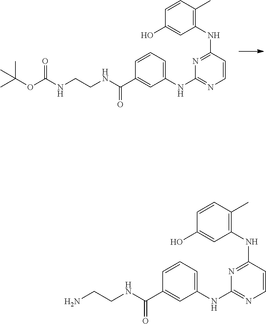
N1=C(NC2=C(C)C=CC(O)=C2)C=CN=C1NC1=CC=CC(C(NCCNC(OC(C)(C)C)=O)=O)=C1.N1=C(NC2=C(C)C=CC(O)=C2)C=CN=C1NC1=CC=CC(C(NCCN)=O)=C1
